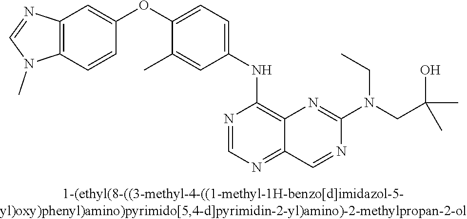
C1(OC2=CC=C(NC3=C4C(=NC=N3)C=NC(N(CC(C)(O)C)CC)=N4)C=C2C)=CC2=C(C=C1)N(C)C=N2
